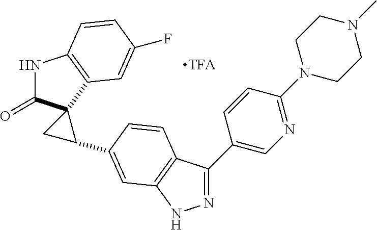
C1(C2=NNC3=C2C=CC(C2CC24C(=O)NC2=C4C=C(F)C=C2)=C3)=CN=C(N2CCN(C)CC2)C=C1
